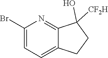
C1(Br)=CC=C2C(=N1)C(O)([CF2H])CC2
